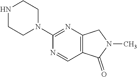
C1CNCCN1C1=NC2=C(C(=O)N(C)C2)C=N1
